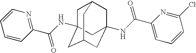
C1C2CC3(NC(C4=CC=CC(Cl)=N4)=O)CC(CC1(NC(C1=NC=CC=C1)=O)C3)C2
